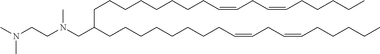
CN(CCN(CC(CCCCCCCCC=CCC=CCCCCC)CCCCCCCCC=CCC=CCCCCC)C)C
